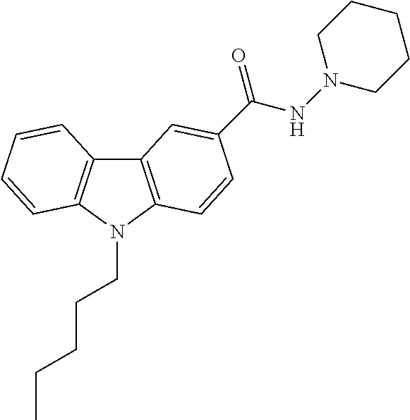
C12=C(N(CCCCC)C3=C1C=CC=C3)C=CC(C(NN1CCCCC1)=O)=C2
